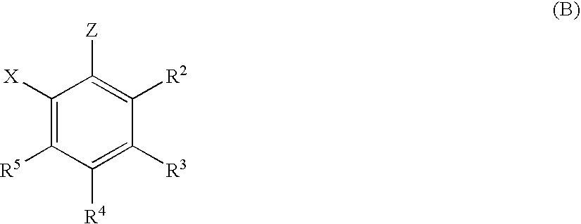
C1([X])=C([R5])C([R4])=C([R3])C([R2])=C1[Z]
